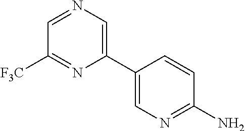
NC1=NC=C(C2=CN=CC([F3C])=N2)C=C1
